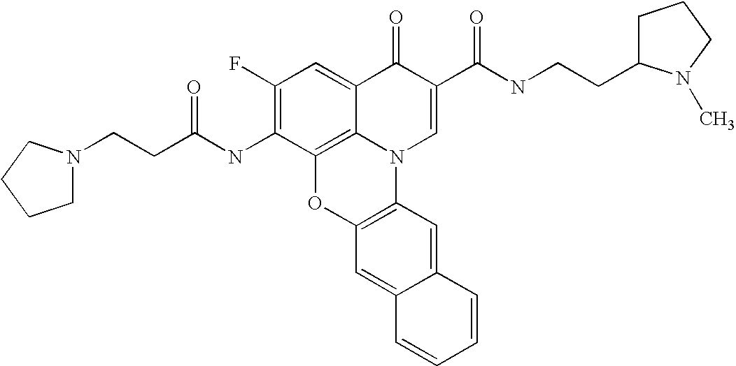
C1(F)=C(NC(CCN2CCCC2)=O)C2=C3C(=C1)C(=O)C(C(NCCC1CCCN1C)=O)=CN3C1=C(O2)C=C2C(=C1)C=CC=C2
